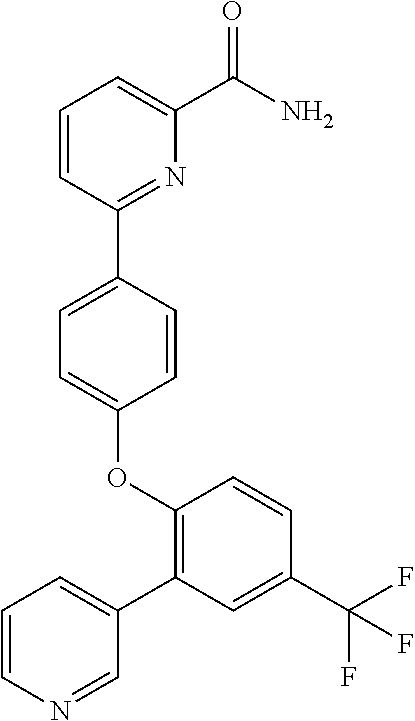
O(C1=CC=C(C2=NC(C(=O)N)=CC=C2)C=C1)C1=C(C2=CC=CN=C2)C=C(C(F)(F)F)C=C1
